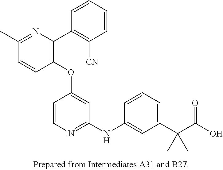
C1(OC2=CC(NC3=CC(C(C(O)=O)(C)C)=CC=C3)=NC=C2)=C(C2=C([CN])C=CC=C2)N=C(C)C=C1
